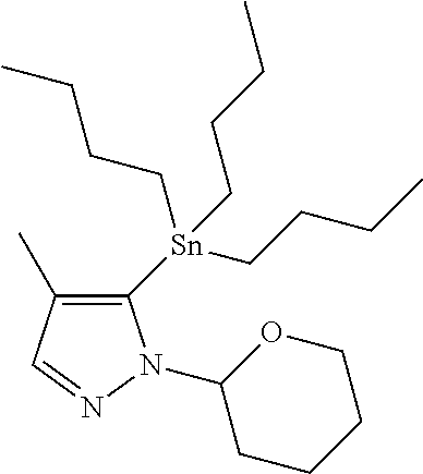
C1([Sn](CCCC)(CCCC)CCCC)=C(C)C=NN1C1CCCCO1
